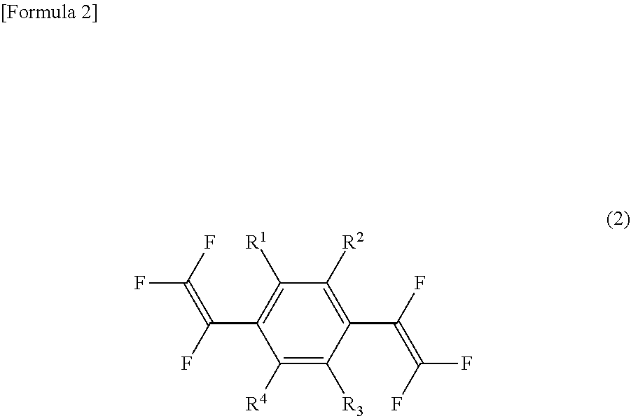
C1([R1])=C(C(F)=C(F)F)C([R4])=C([R3])C(C(F)=C(F)F)=C1[R2]
